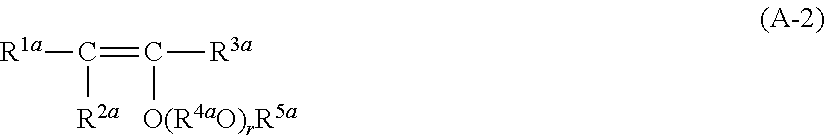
[R1a]C(=C([R3a])[O(R4aO)rR5a])[R2a]
